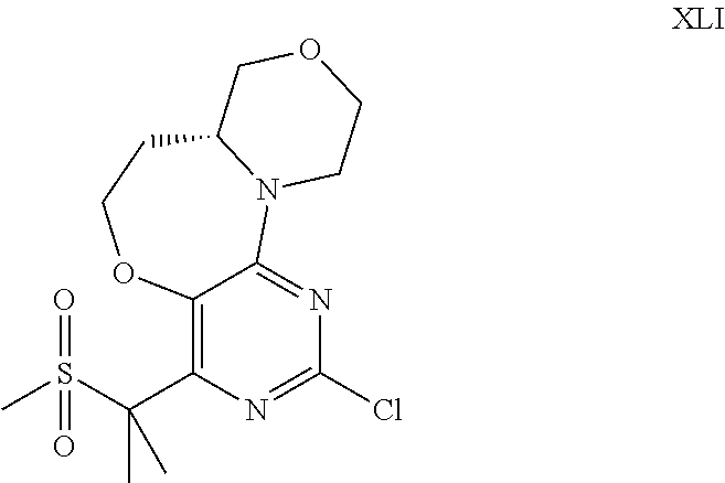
C12=C(C(S(=O)(C)=O)(C)C)N=C(Cl)N=C1N1C(CCO2)COCC1
